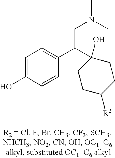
C1=C(O)C=CC(C(CN(C)C)C2(O)CCC([R2])CC2)=C1
